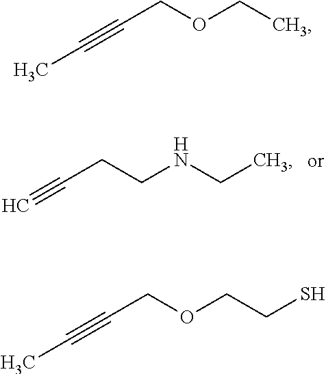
C(CCNCC)#C.C(COCC)#CC.C(COCCS)#CC
